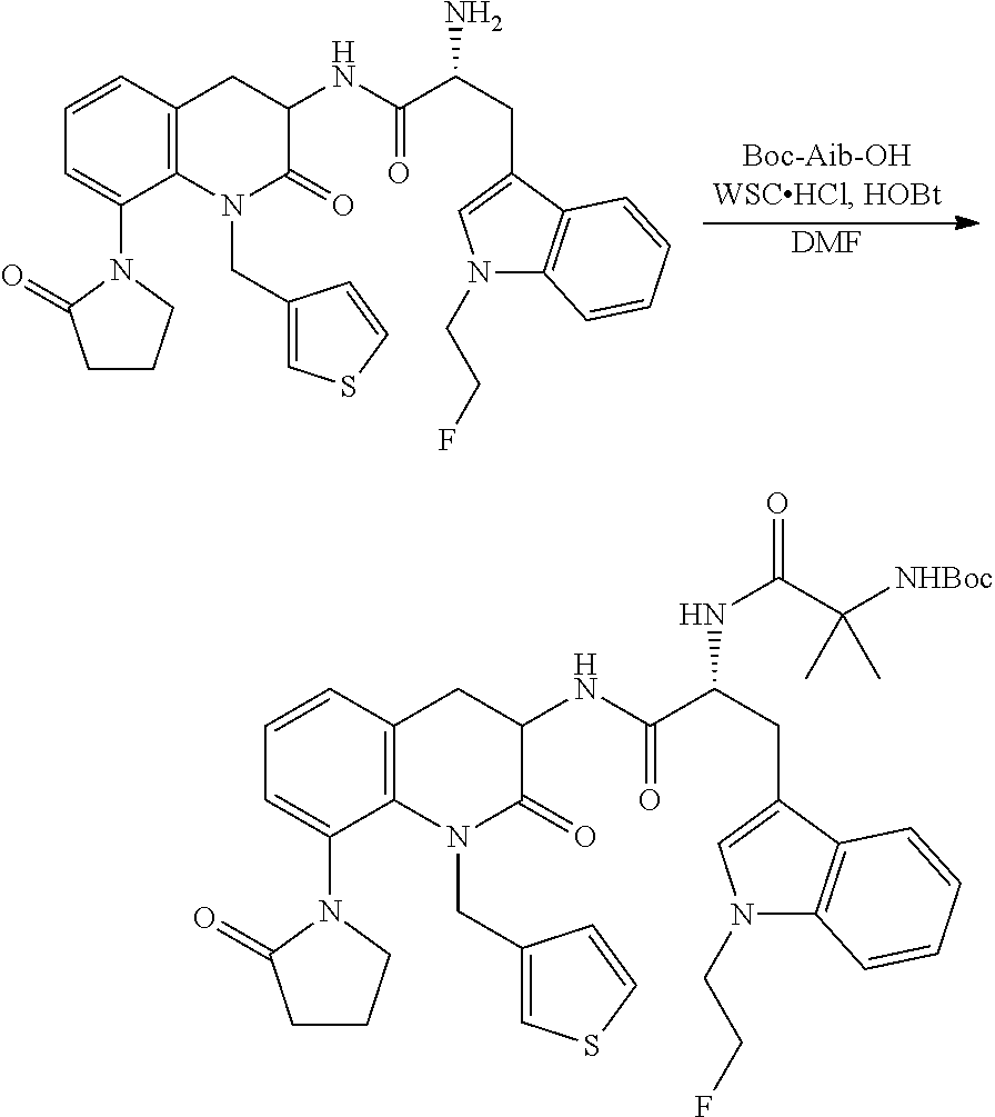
[DMF].C1=CC2=C(C(N3C(=O)CCC3)=C1)N(CC1=CSC=C1)C(=O)C(NC(C(CC1=CN(CCF)C3=C1C=CC=C3)N)=O)C2.C1=CC2=C(C(N3C(=O)CCC3)=C1)N(CC1=CSC=C1)C(=O)C(NC(C(CC1=CN(CCF)C3=C1C=CC=C3)NC(=O)C([NHBoc])(C)C)=O)C2
